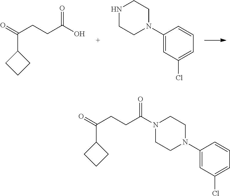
O=C(CCC(=O)O)C1CCC1.N1CCN(C2=CC(Cl)=CC=C2)CC1.O=C(CCC(=O)N1CCN(C2=CC(Cl)=CC=C2)CC1)C1CCC1
